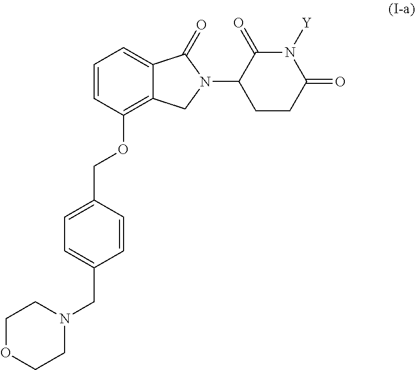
C1=CC(OCC2=CC=C(CN3CCOCC3)C=C2)=C2C(=C1)C(=O)N(C1C(=O)N([Y])C(=O)CC1)C2
